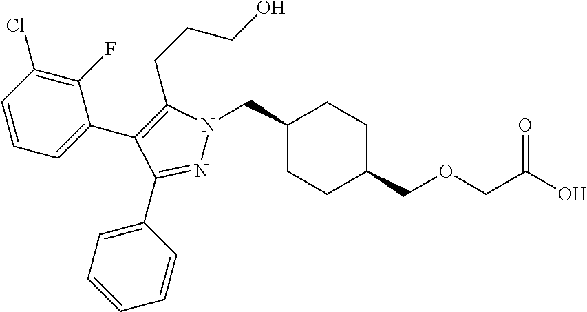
C1(CN2N=C(C3=CC=CC=C3)C(C3=CC=CC(Cl)=C3F)=C2CCCO)CCC(COCC(O)=O)CC1
